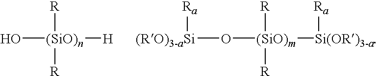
O[(SiO)n]([H])([R])[R].O([(SiO)m]([Si(OR)3-a][Ra])([R])[R])[(RO)3-aSi][Ra]
